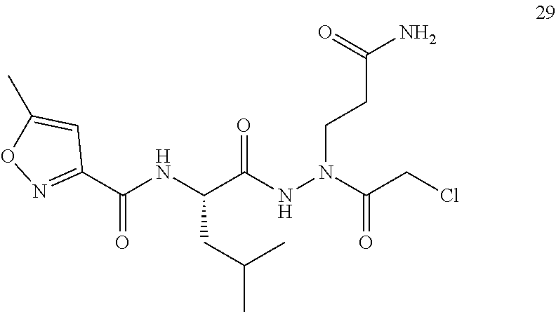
C(C(NN(CCC(N)=O)C(CCl)=O)=O)(NC(C1=NOC(C)=C1)=O)CC(C)C
